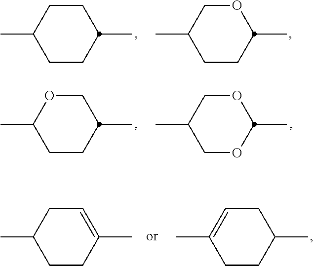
C1CC(C)=CCC1C.C1CC(C)CC=C1C.C1CC(C)CCC1C.C1CC(C)OCC1C.C1CC(C)COC1C.C1OC(C)OCC1C
